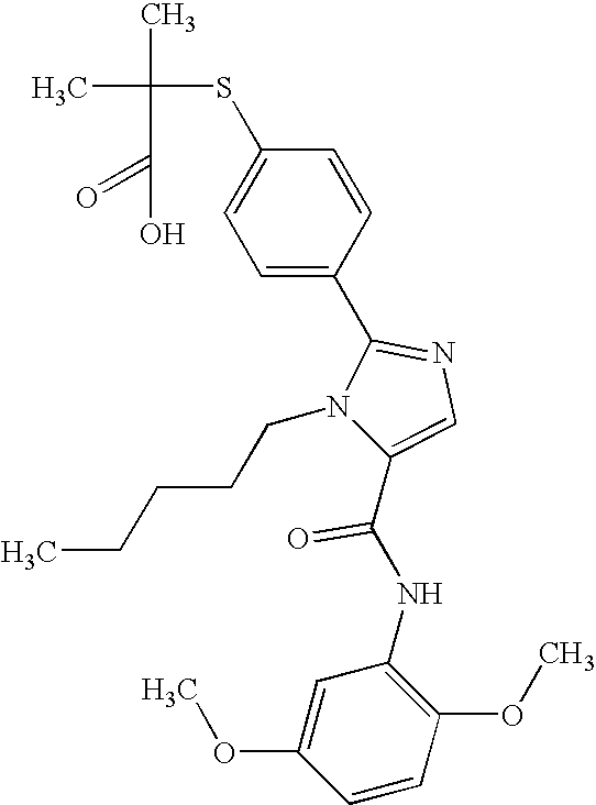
CC(C)(SC1=CC=C(C2=NC=C(C(NC3=C(OC)C=CC(OC)=C3)=O)N2CCCCC)C=C1)C(=O)O
